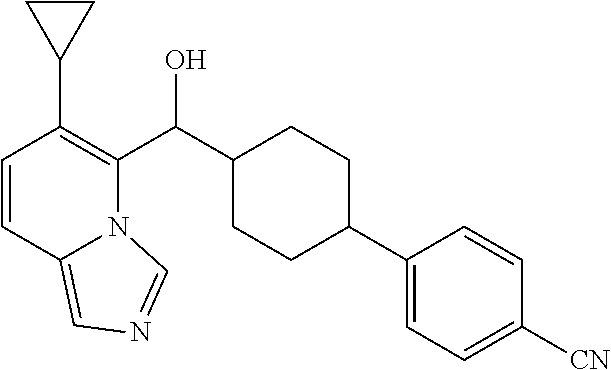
C1=CC2=CN=CN2C(C(C2CCC(C3=CC=C([CN])C=C3)CC2)O)=C1C1CC1
